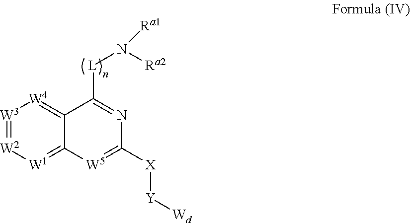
[W3]1=[W2][W1]=C2C(=[W4]1)C([L]N([Ra2])[Ra1])=NC([X][Y][Wd])=[W5]2
